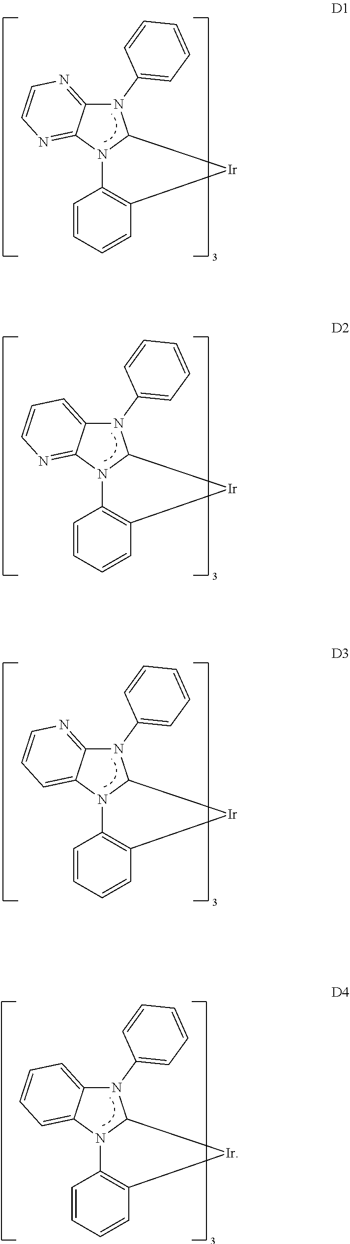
N1(C2=CC=CC=C2)C2=NC=CN=C2N2C1[Ir]C1=C2C=CC=C1.N1(C2=CC=CC=C2)C2=CC=CN=C2N2C1[Ir]C1=C2C=CC=C1.N1(C2=CC=CC=C2)C2=NC=CC=C2N2C1[Ir]C1=C2C=CC=C1.N1(C2=CC=CC=C2)C2=CC=CC=C2N2C1[Ir]C1=C2C=CC=C1
